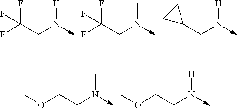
C(CN[H])(F)(F)F.C(CNC)(F)(F)F.C1(CN[H])CC1.C(CNC)OC.C(CN[H])OC
